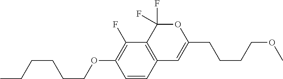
C1=CC2=C(C(F)=C1OCCCCCC)C(F)(F)OC(CCCCOC)=C2
